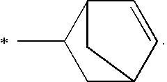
C12C(C)CC(C=C1)C2
